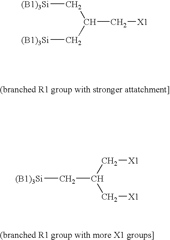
C(C(C[(B1)3Si])C[X1])[(B1)3Si].C(C[X1])(C[X1])C[(B1)3Si]
